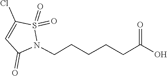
O=S1(=O)C(Cl)=CC(=O)N1CCCCCC(=O)O
